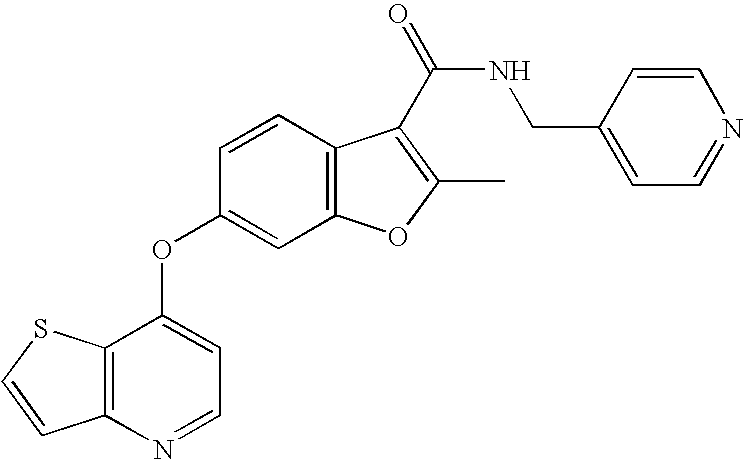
C1=CC2=C(C=C1OC1=CC=NC3=C1SC=C3)OC(C)=C2C(NCC1=CC=NC=C1)=O
